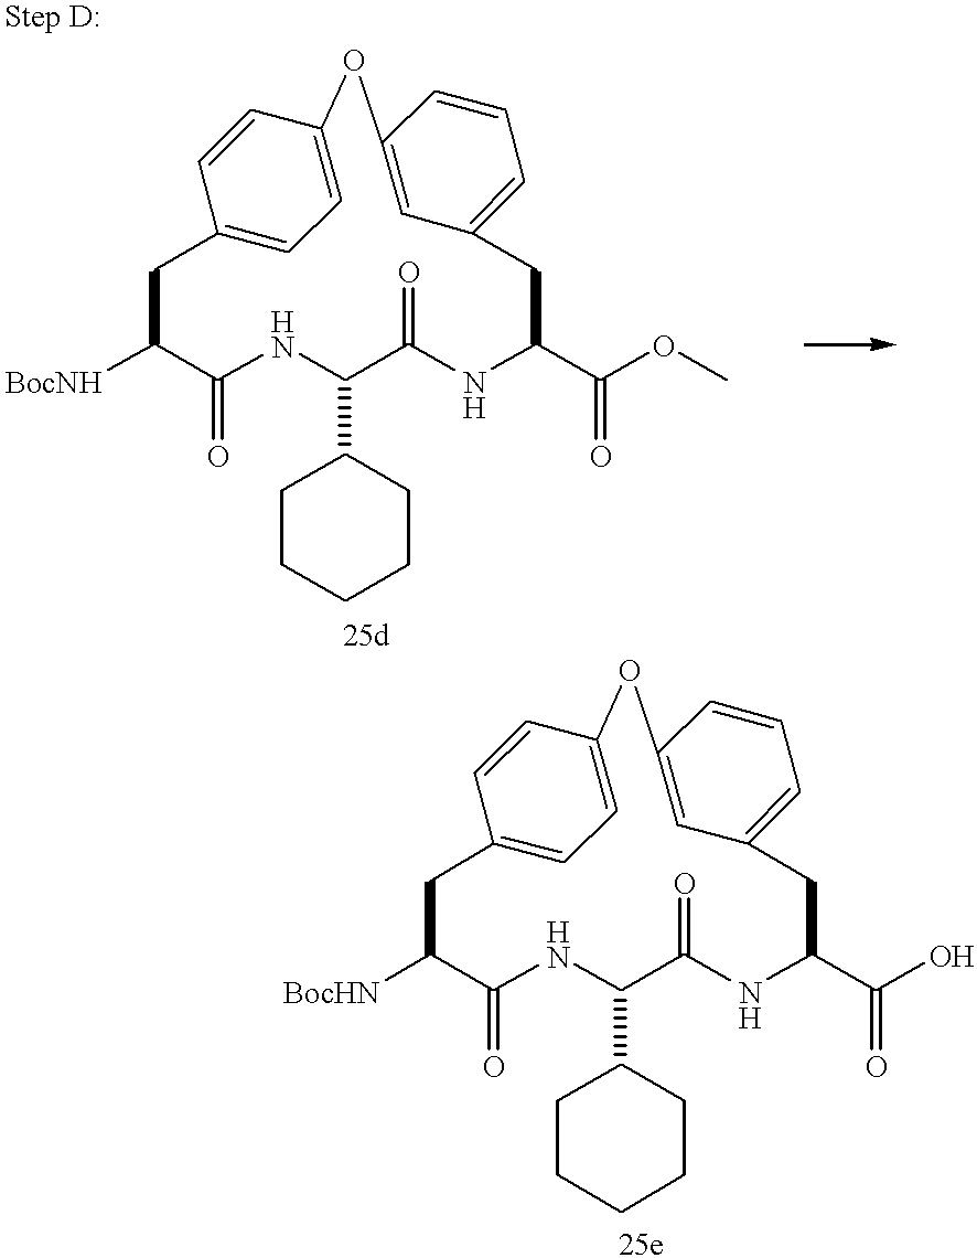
C1(=O)NC(C2CCCCC2)C(=O)NC(C(OC)=O)CC2=CC=CC(=C2)OC2=CC=C(CC1[BocNH])C=C2.[BocHN]C1C(=O)NC(C2CCCCC2)C(=O)NC(C(=O)O)CC2=CC=CC(=C2)OC2=CC=C(C1)C=C2
